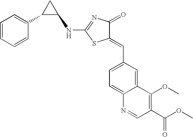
N(C1=NC(=O)C(=CC2=CC=C3C(=C2)C(OC)=C(C(OC)=O)C=N3)S1)C1CC1C1=CC=CC=C1
